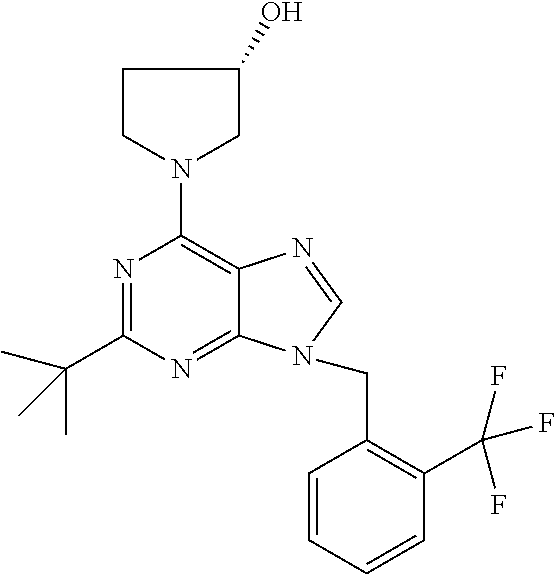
N1=C(C(C)(C)C)N=C2C(=C1N1CC(O)CC1)N=CN2CC1=C(C(F)(F)F)C=CC=C1
